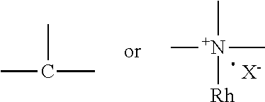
C[N+](C)(C)[Rh].[X-].CC(C)C
